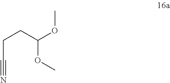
C(CC(OC)OC)C#N
